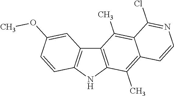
C12=C(NC3=C1C=C(OC)C=C3)C(C)=C1C(=C2C)C(Cl)=NC=C1
